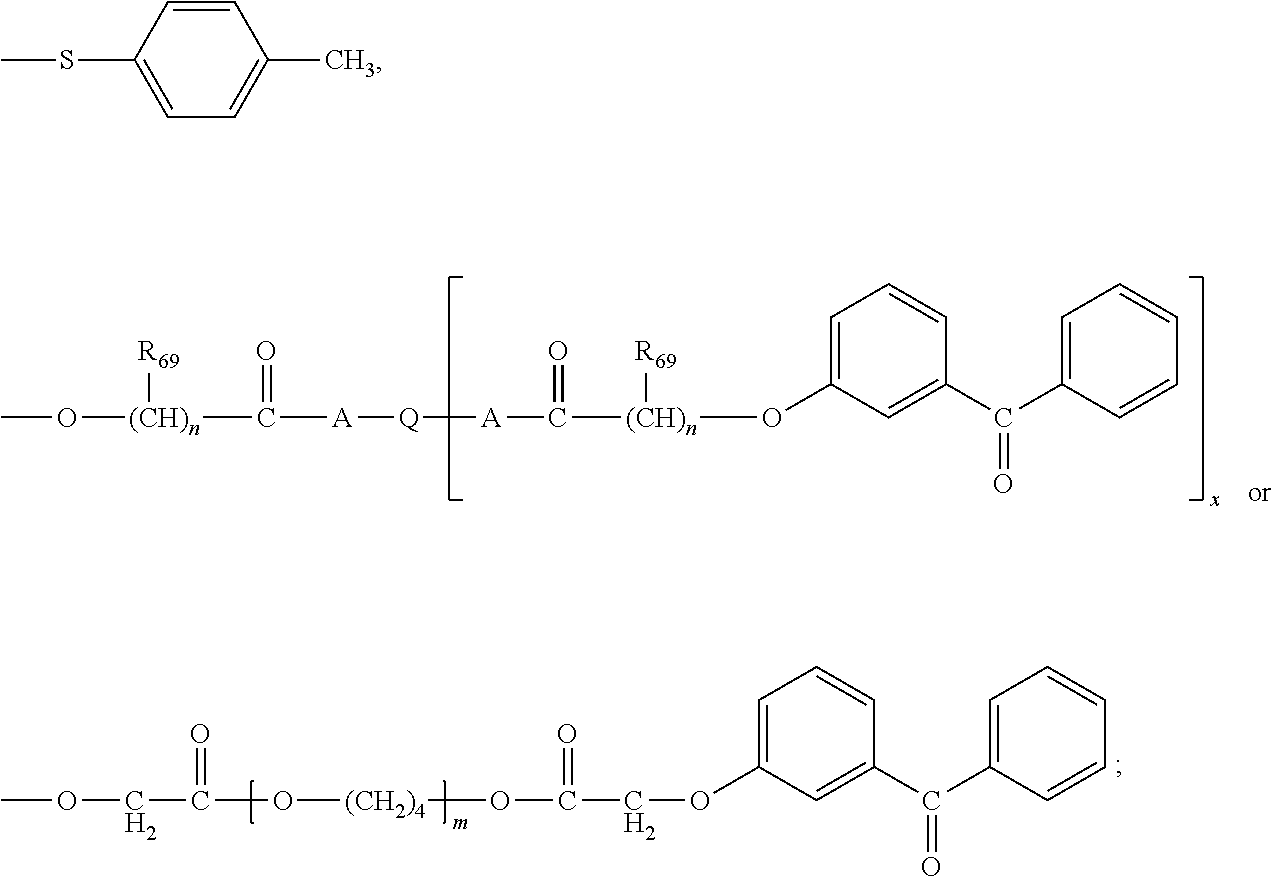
CO[(CH)n](C(=O)[A][Q][A]C([(CH)n](OC1=CC=CC(C(C2=CC=CC=C2)=O)=C1)[R69])=O)[R69].O(C1=CC=CC(C(C2=CC=CC=C2)=O)=C1)CC(=O)O[(CH2)4]OC(=O)COC.CSC1=CC=C(C)C=C1
